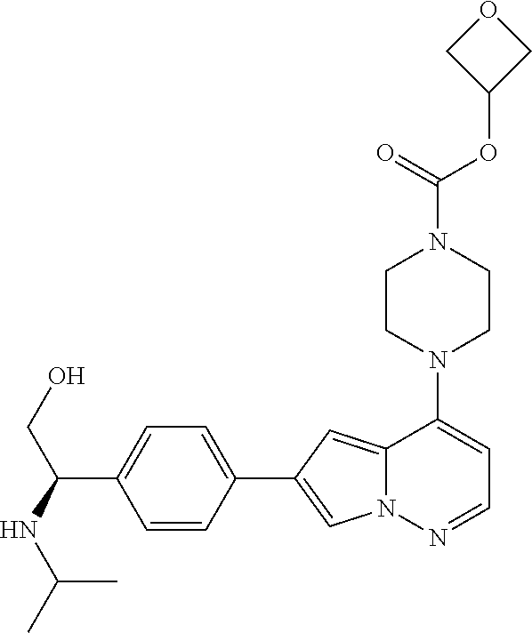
N1(C2=CC=NN3C2=CC(C2=CC=C(C(NC(C)C)CO)C=C2)=C3)CCN(C(OC2COC2)=O)CC1
